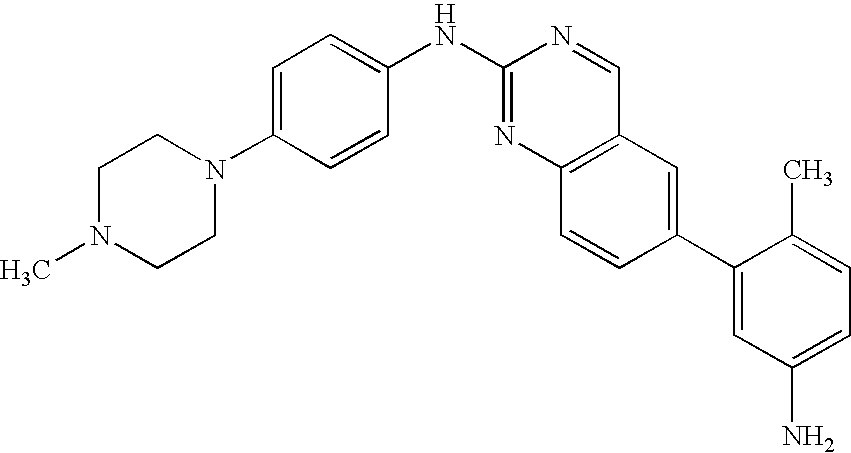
C1N(C)CCN(C2=CC=C(NC3=NC4=C(C=N3)C=C(C3=CC(N)=CC=C3C)C=C4)C=C2)C1
